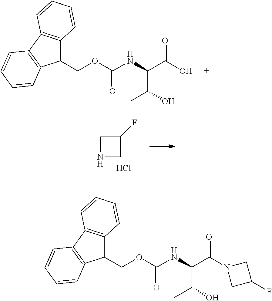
C1(COC(NC(C(O)=O)C(C)O)=O)C2=C(C3=C1C=CC=C3)C=CC=C2.C1NCC1F.Cl.C1(COC(NC(C(N2CC(F)C2)=O)C(C)O)=O)C2=C(C3=C1C=CC=C3)C=CC=C2
